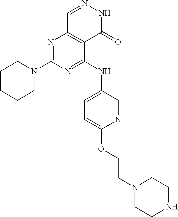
N1=C(NC2=CC=C(OCCN3CCNCC3)N=C2)C2=C(N=C1N1CCCCC1)C=NNC2=O
